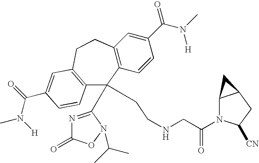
C12=C(C=CC(C(N(C)[H])=O)=C1)C(C1=NC(=O)ON1C(C)C)(CCNCC(N1C3C(CC1[CN])C3)=O)C1=C(CC2)C=C(C(N(C)[H])=O)C=C1
